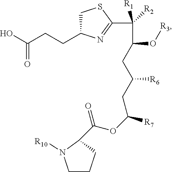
OC(CCC1CSC(C([R1])([R2])C(CC(CC(OC(=O)C2CCCN2[R10])[R7])[R6])O[R3])=N1)=O
